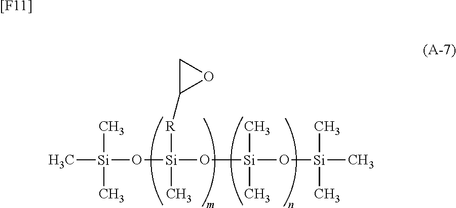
C[Si](C)(C)O[Si]([R]C1OC1)(C)O[Si](O[Si](C)(C)C)(C)C.[[F11]]
